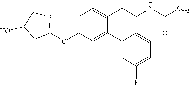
C1(OC2=CC=C(CCNC(C)=O)C(C3=CC(F)=CC=C3)=C2)OCC(O)C1
